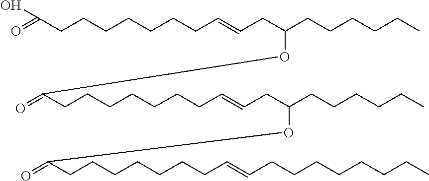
O=C(CCCCCCCC=CCC(CCCCCC)OC(CCCCCCCC=CCC(CCCCCC)OC(CCCCCCCC=CCCCCCCCC)=O)=O)O
